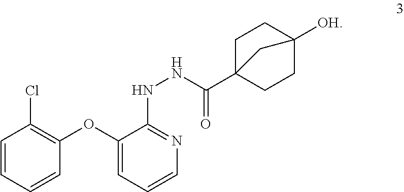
C1=CC=CC(OC2=CC=CN=C2NNC(=O)C23CCC([OH])(CC2)C3)=C1Cl
